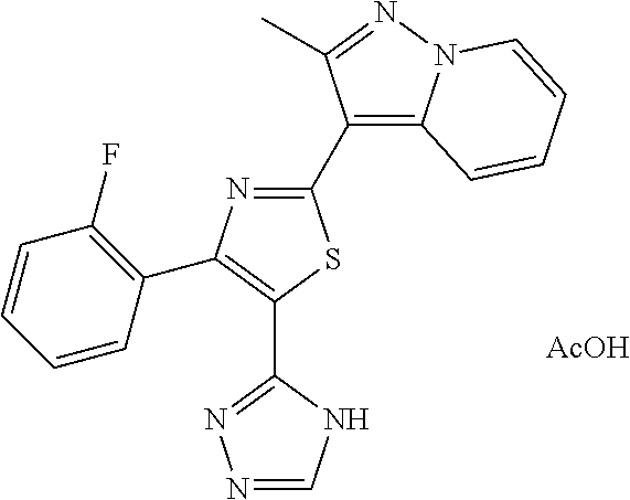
C1(C2=C3N(N=C2C)C=CC=C3)=NC(C2=C(F)C=CC=C2)=C(C2=NN=CN2)S1.[AcOH]
